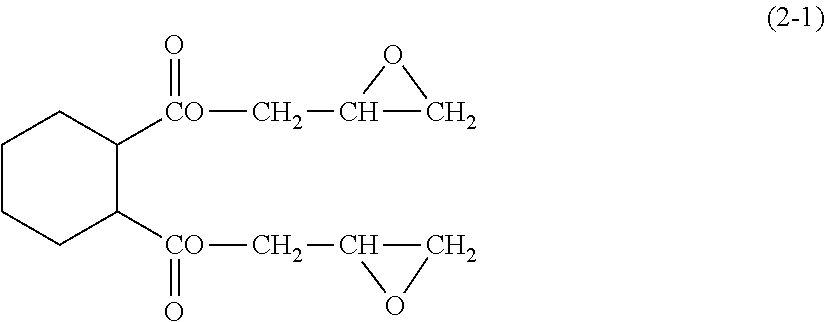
C1CCC([CO](=O)CC2CO2)C([CO](=O)CC2CO2)C1
